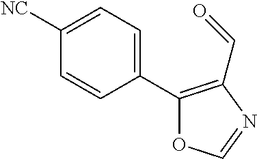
C1([NC])=CC=C(C2=C(C=O)N=CO2)C=C1
